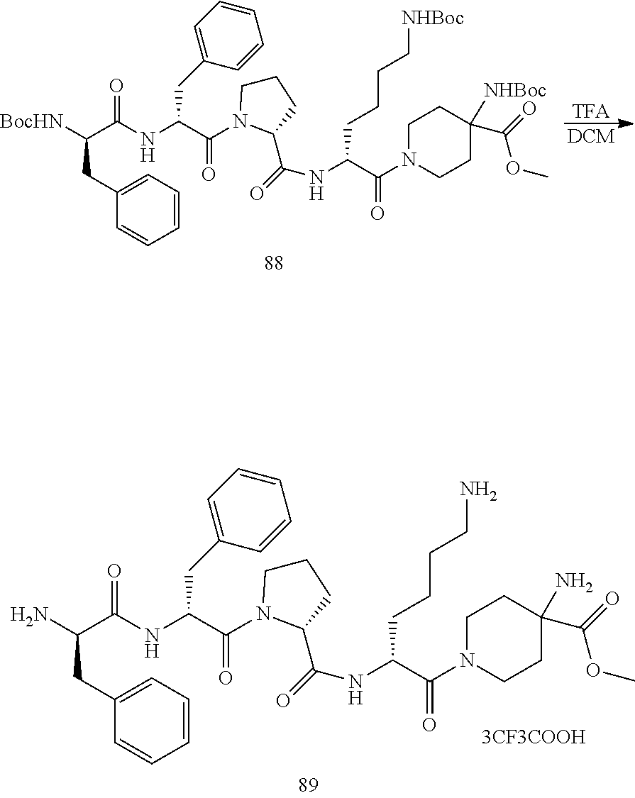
C(C(C(=O)N1CCCC1C(=O)NC(C(=O)N1CCC([NHBoc])(C(=O)OC)CC1)CCCC[NHBoc])NC(C(CC1=CC=CC=C1)[BocHN])=O)C1=CC=CC=C1.C(C(C(=O)N1CCCC1C(=O)NC(C(=O)N1CCC(N)(C(=O)OC)CC1)CCCCN)NC(C(CC1=CC=CC=C1)N)=O)C1=CC=CC=C1
